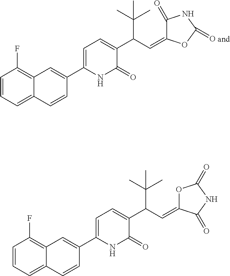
C1(C2=CC=C(C(C=C3C(=O)NC(=O)O3)C(C)(C)C)C(=O)N2)=CC2=C(F)C=CC=C2C=C1.C1(C2=CC=C(C(C=C3OC(=O)NC3=O)C(C)(C)C)C(=O)N2)=CC2=C(F)C=CC=C2C=C1
